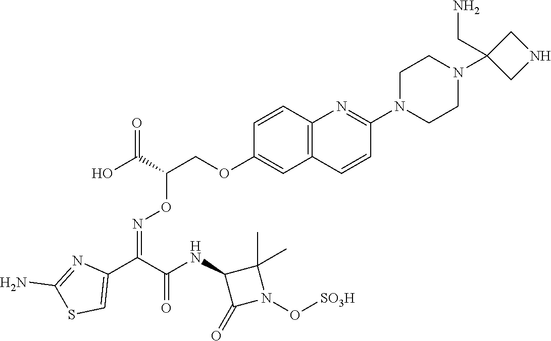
C12=C(C=CC(OCC(C(O)=O)ON=C(C3=CSC(N)=N3)C(NC3C(=O)N(O[SO3H])C3(C)C)=O)=C1)N=C(N1CCN(C3(CN)CNC3)CC1)C=C2
